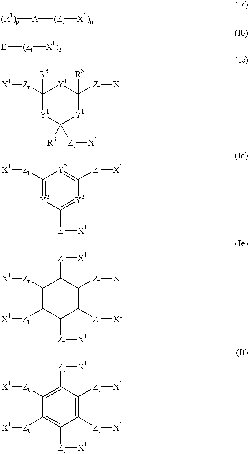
[(R1)p][A][(Zt][X1)n].[E][(Zt][X1)3].[X1][Zt]C1([R3])[Y1]C([R3])([Zt][X1])[Y1]C([Zt][X1])([R3])[Y1]1.[X1][Zt]C1=[Y2]C([Zt][X1])=[Y2]C([Zt][X1])=[Y2]1.[X1][Zt]C1C([Zt][X1])C([Zt][X1])C([Zt][X1])C([Zt][X1])C1[Zt][X1].[X1][Zt]C1=C([Zt][X1])C([Zt][X1])=C([Zt][X1])C([Zt][X1])=C1[Zt][X1]
